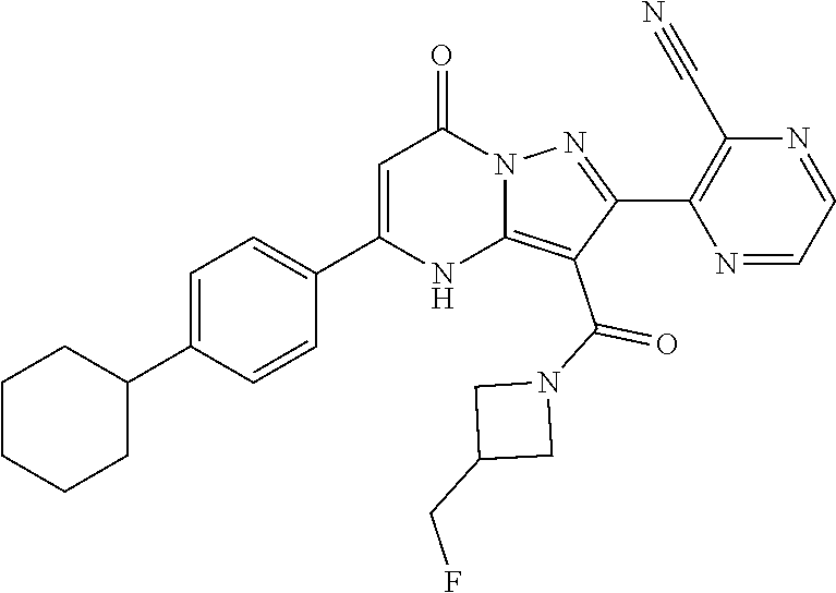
C1CCCC(C2=CC=C(C3=CC(=O)N4C(=C(C(N5CC(CF)C5)=O)C(C5=C(C#N)N=CC=N5)=N4)N3)C=C2)C1
